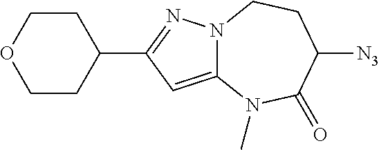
C12=CC(C3CCOCC3)=NN1CCC([N3])C(=O)N2C
